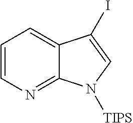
C1=CN=C2C(=C1)C(I)=CN2[TIPS]
